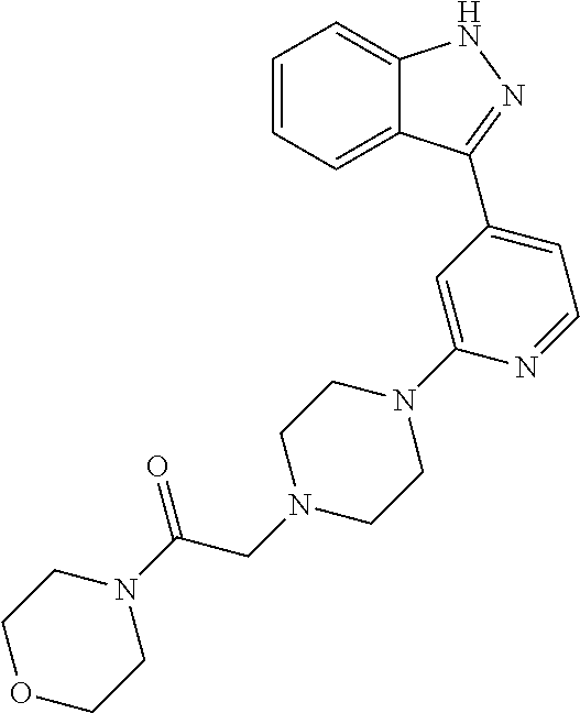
C1=CC=C2C(=C1)NN=C2C1=CC=NC(N2CCN(CC(N3CCOCC3)=O)CC2)=C1
